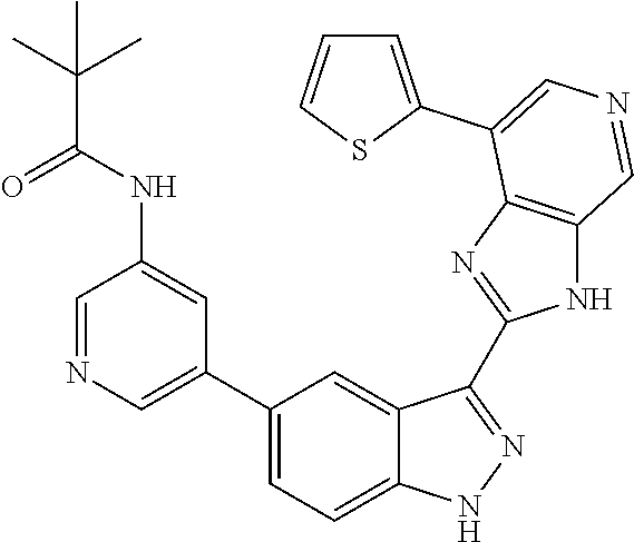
C1(C2=CN=CC(NC(C(C)(C)C)=O)=C2)=CC=C2C(=C1)C(C1=NC3=C(N1)C=NC=C3C1=CC=CS1)=NN2
